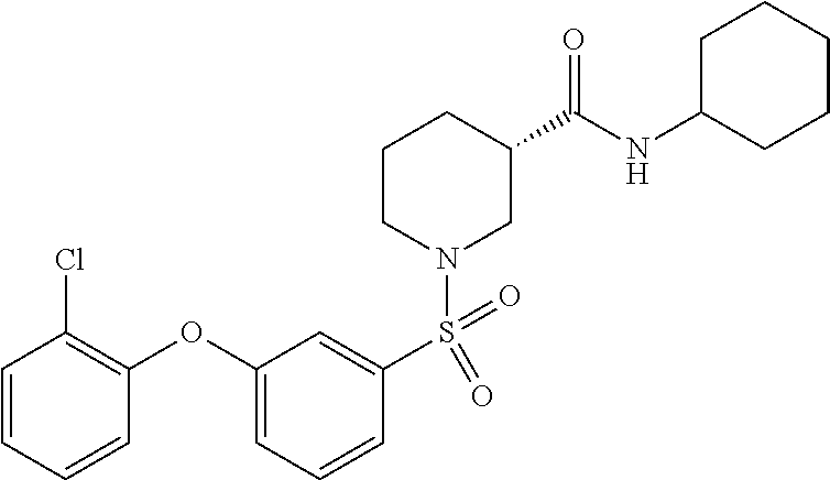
C1C(NC(C2CCCN(S(C3=CC(OC4=C(Cl)C=CC=C4)=CC=C3)(=O)=O)C2)=O)CCCC1
